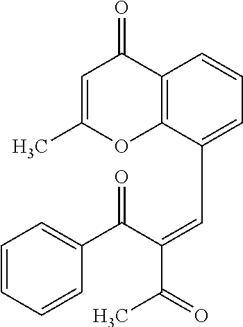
C12=C(C(C=C(C(=O)C3=CC=CC=C3)C(=O)C)=CC=C1)OC(C)=CC2=O
